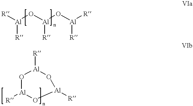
[R][Al](O[Al](O[Al]([R])[R])[R])[R].[R][Al]1O[Al]([R])O[Al]([R])O1
